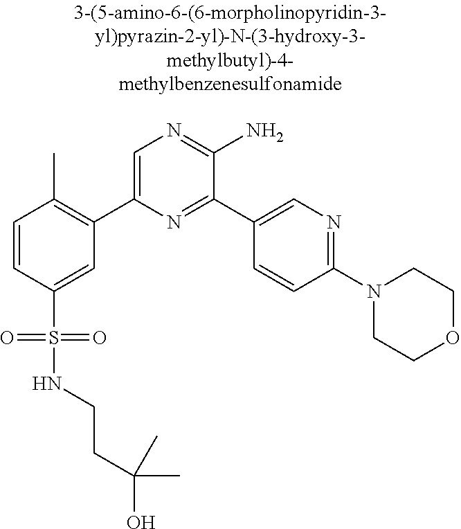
C1=CC(S(=O)(=O)NCCC(O)(C)C)=CC(C2=CN=C(N)C(C3=CN=C(N4CCOCC4)C=C3)=N2)=C1C
